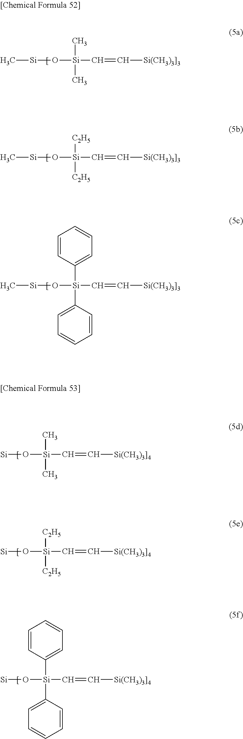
C[Si]O[Si](C=C[Si(CH3)3]3])(C)C.C[Si]O[Si](C=C[Si(CH3)3]3])([C2H5])[C2H5].C[Si]O[Si](C=C[Si(CH3)3]3])(C1=CC=CC=C1)C1=CC=CC=C1.[Si]O[Si](C=C[Si(CH3)3]4])(C)C.[Si]O[Si](C=C[Si(CH3)3]4])([C2H5])[C2H5].[Si]O[Si](C=C[Si(CH3)3]4])(C1=CC=CC=C1)C1=CC=CC=C1
